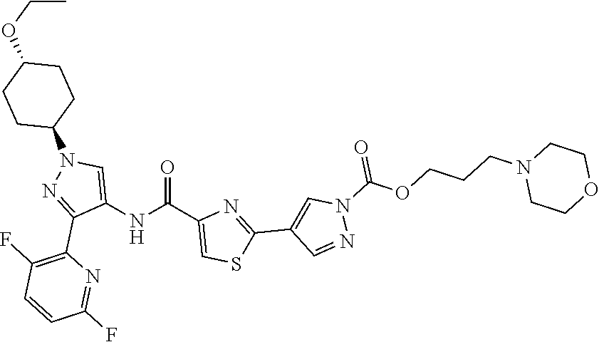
O=C(C1=CSC(C2=CN(C(=O)OCCCN3CCOCC3)N=C2)=N1)NC1=CN(C2CCC(OCC)CC2)N=C1C1=C(F)C=CC(F)=N1
